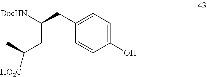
C1(O)=CC=C(CC([BocHN])CC(C)[HO2C])C=C1
